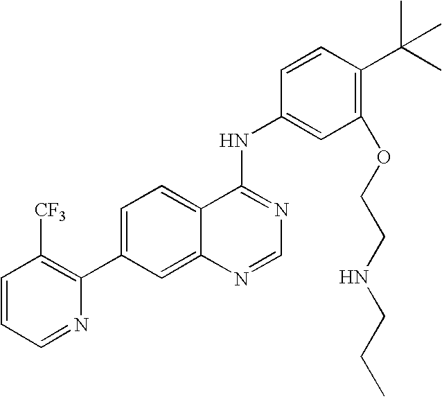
C1=CC=NC(C2=CC=C3C(=C2)N=CN=C3NC2=CC(OCCNCCC)=C(C(C)(C)C)C=C2)=C1[CF3]
